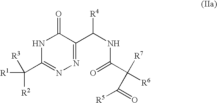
N1C(C([R1])([R3])[R2])=NN=C(C(NC(C([R7])([R6])C(=O)[R5])=O)[R4])C1=O
